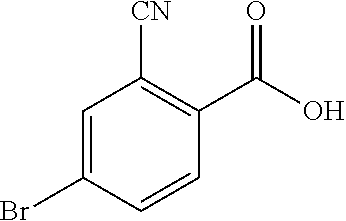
C1=C(Br)C=CC(C(O)=O)=C1[CN]
